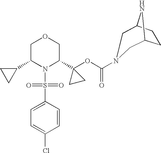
C1(C2N(S(=O)(=O)C3=CC=C(Cl)C=C3)C(C3(OC(=O)N4CC5CCC(N5)C4)CC3)COC2)CC1
